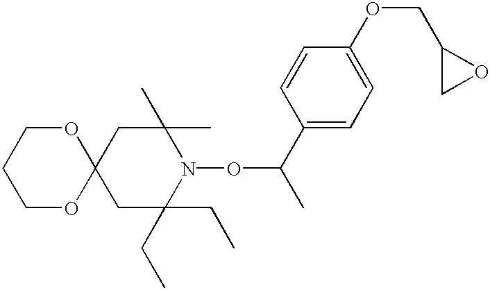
C1C(CC)(CC)N(OC(C)C2=CC=C(OCC3CO3)C=C2)C(C)(C)CC12OCCCO2
